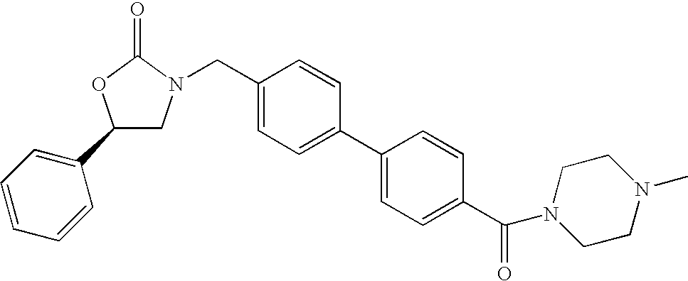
C1(C2=CC=CC=C2)CN(CC2=CC=C(C3=CC=C(C(=O)N4CCN(C)CC4)C=C3)C=C2)C(=O)O1
